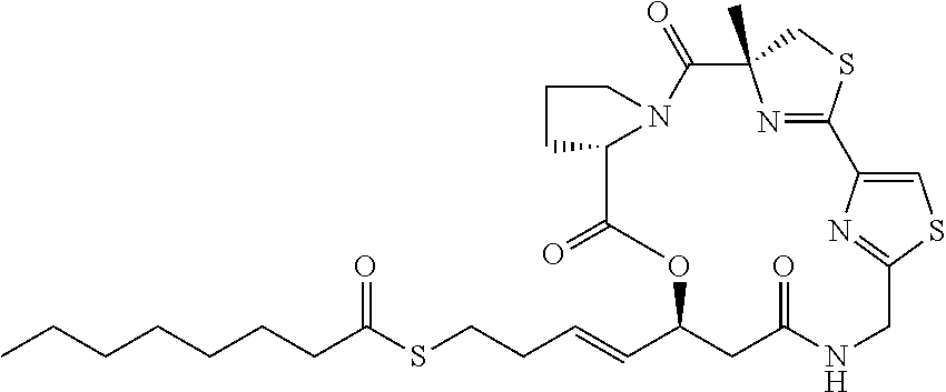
CCCCCCCC(SCCC=CC1CC(=O)NCC2=NC(=CS2)C2=NC(C)(CS2)C(=O)N2CCCC2C(=O)O1)=O
